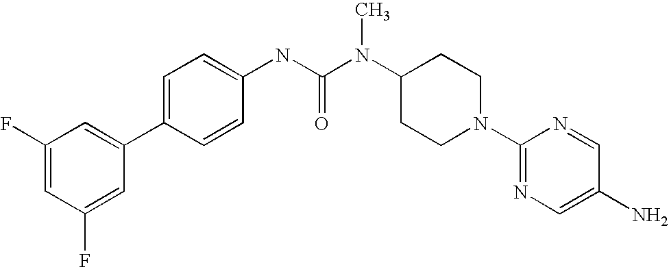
C1(F)=CC(F)=CC(C2=CC=C(NC(N(C3CCN(C4=NC=C(N)C=N4)CC3)C)=O)C=C2)=C1
